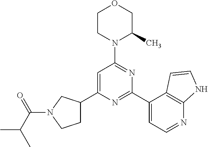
C1(C2=CC(N3C(C)COCC3)=NC(C3=CC=NC4=C3C=CN4)=N2)CCN(C(C(C)C)=O)C1
